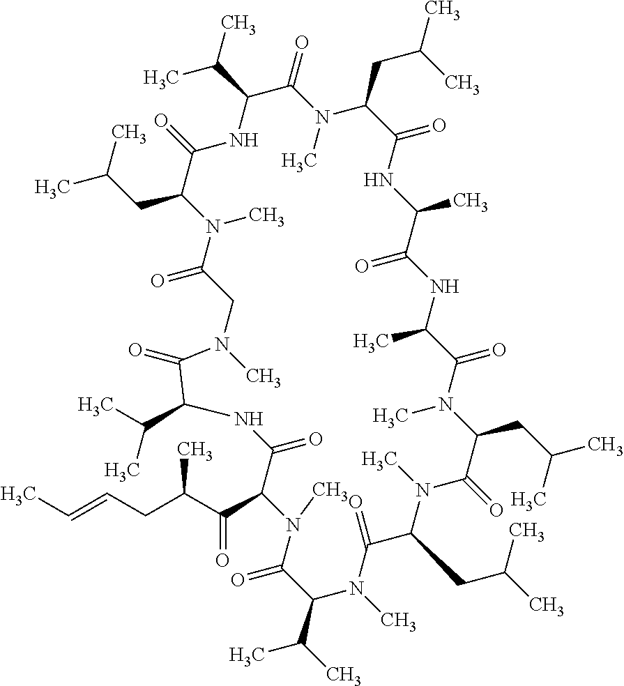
C(C1N(C)C(=O)CN(C)C(=O)C(C(C)C)NC(=O)C(C(C(C)CC=CC)=O)N(C)C(=O)C(C(C)C)N(C)C(=O)C(CC(C)C)N(C)C(=O)C(CC(C)C)N(C)C(=O)C(C)NC(=O)C(C)NC(=O)C(CC(C)C)N(C)C(=O)C(C(C)C)NC1=O)C(C)C
